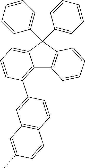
C12=C(C3=CC4=C(C=C3)C=CC(C)=C4)C=CC=C1C(C1=CC=CC=C1)(C1=CC=CC=C1)C1=C2C=CC=C1
